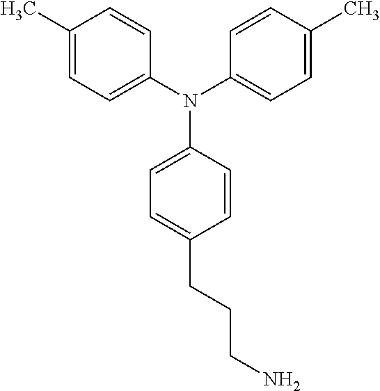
C1(C)=CC=C(N(C2=CC=C(C)C=C2)C2=CC=C(CCCN)C=C2)C=C1
